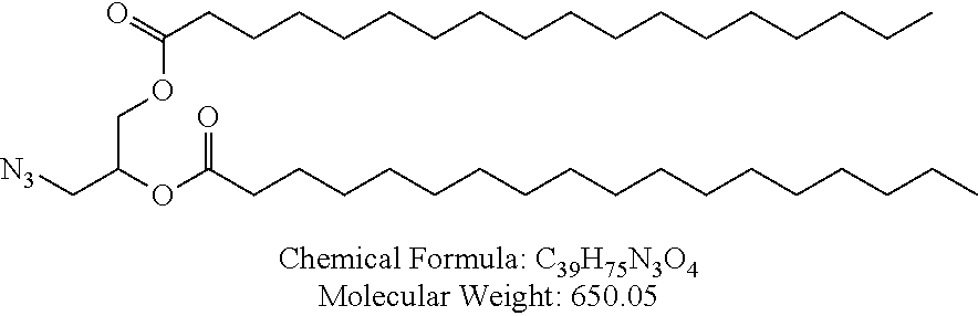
[N3]CC(OC(CCCCCCCCCCCCCCCCC)=O)COC(CCCCCCCCCCCCCCCCC)=O
